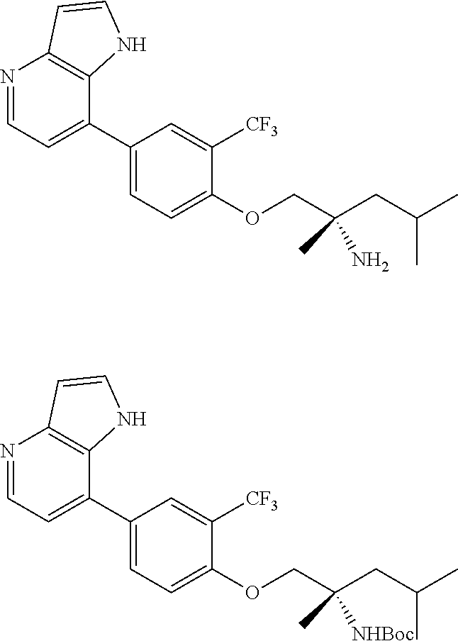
C1(C2=CC=NC3=C2NC=C3)=CC=C(OCC(CC(C)C)(N)C)C([CF3])=C1.C1(C2=CC=NC3=C2NC=C3)=CC=C(OCC(CC(C)C)([NHBoc])C)C([CF3])=C1
